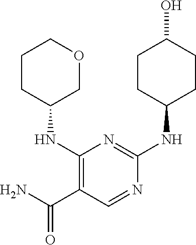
C1(NC2COCCC2)=C(C(N)=O)C=NC(NC2CCC(O)CC2)=N1
